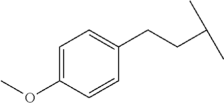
C1=C(OC)C=CC(CCC(C)C)=C1
